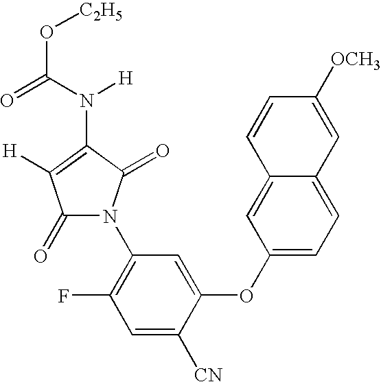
C1(=O)N(C2=C(F)C=C([CN])C(OC3=CC=C4C(=C3)C=CC([OCH3])=C4)=C2)C(=O)C(N(C(=O)O[C2H5])[H])=C1[H]
